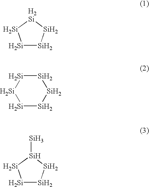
[Si]1[Si][Si][Si][Si]1.[Si]1[Si][Si][Si][Si][Si]1.[Si]1[Si][Si][Si]([Si])[Si]1
